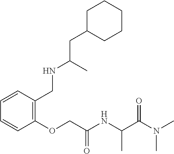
C1(CNC(CC2CCCCC2)C)=C(OCC(NC(C(N(C)C)=O)C)=O)C=CC=C1
